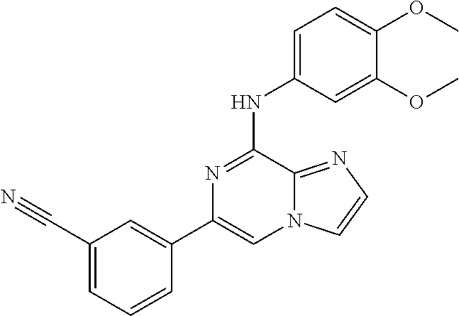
C1(C#N)=CC=CC(C2=CN3C(=NC=C3)C(NC3=CC=C(OC)C(OC)=C3)=N2)=C1
